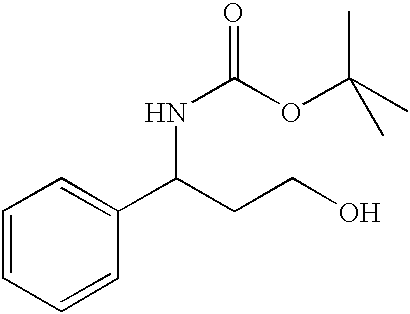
C1=CC=CC(C(CCO)NC(OC(C)(C)C)=O)=C1
